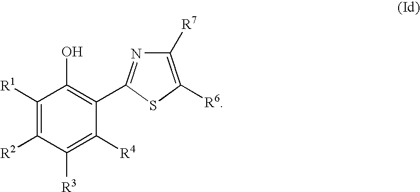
C1([R1])=C([R2])C([R3])=C([R4])C(C2=NC([R7])=C([R6])S2)=C1O
